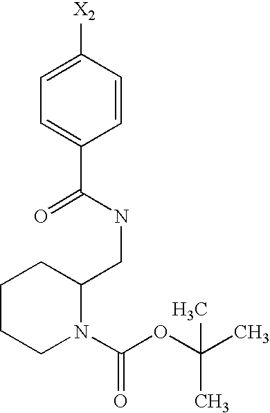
C1=CC([X2])=CC=C1C(NCC1CCCCN1C(OC(C)(C)C)=O)=O
